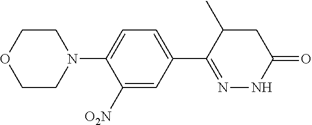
N1(C2=CC=C(C3=NNC(=O)CC3C)C=C2[O2N])CCOCC1
